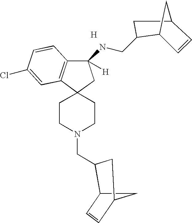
[H].C12(CCN(CC3C4C=CC(C4)C3)CC1)C1=C(C(NCC3C4C=CC(C3)C4)([H])C2)C=CC(Cl)=C1
